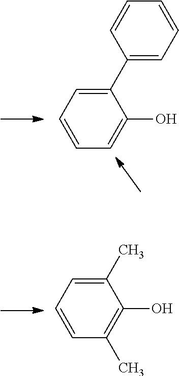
C1(C2=CC=CC=C2O)=CC=CC=C1.C1=CC=C(C)C(O)=C1C
